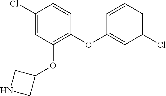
C1(OC2=CC(Cl)=CC=C2)=C(OC2CNC2)C=C(Cl)C=C1
